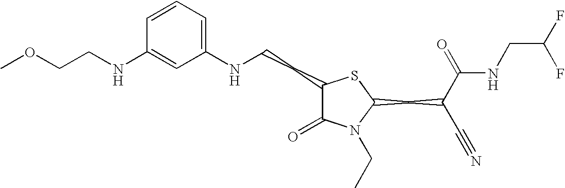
C1=CC=C(NCCC2C(=O)N(CC)C(CC(C#N)C(=O)NCC(F)F)S2)C=C1NCCOC
